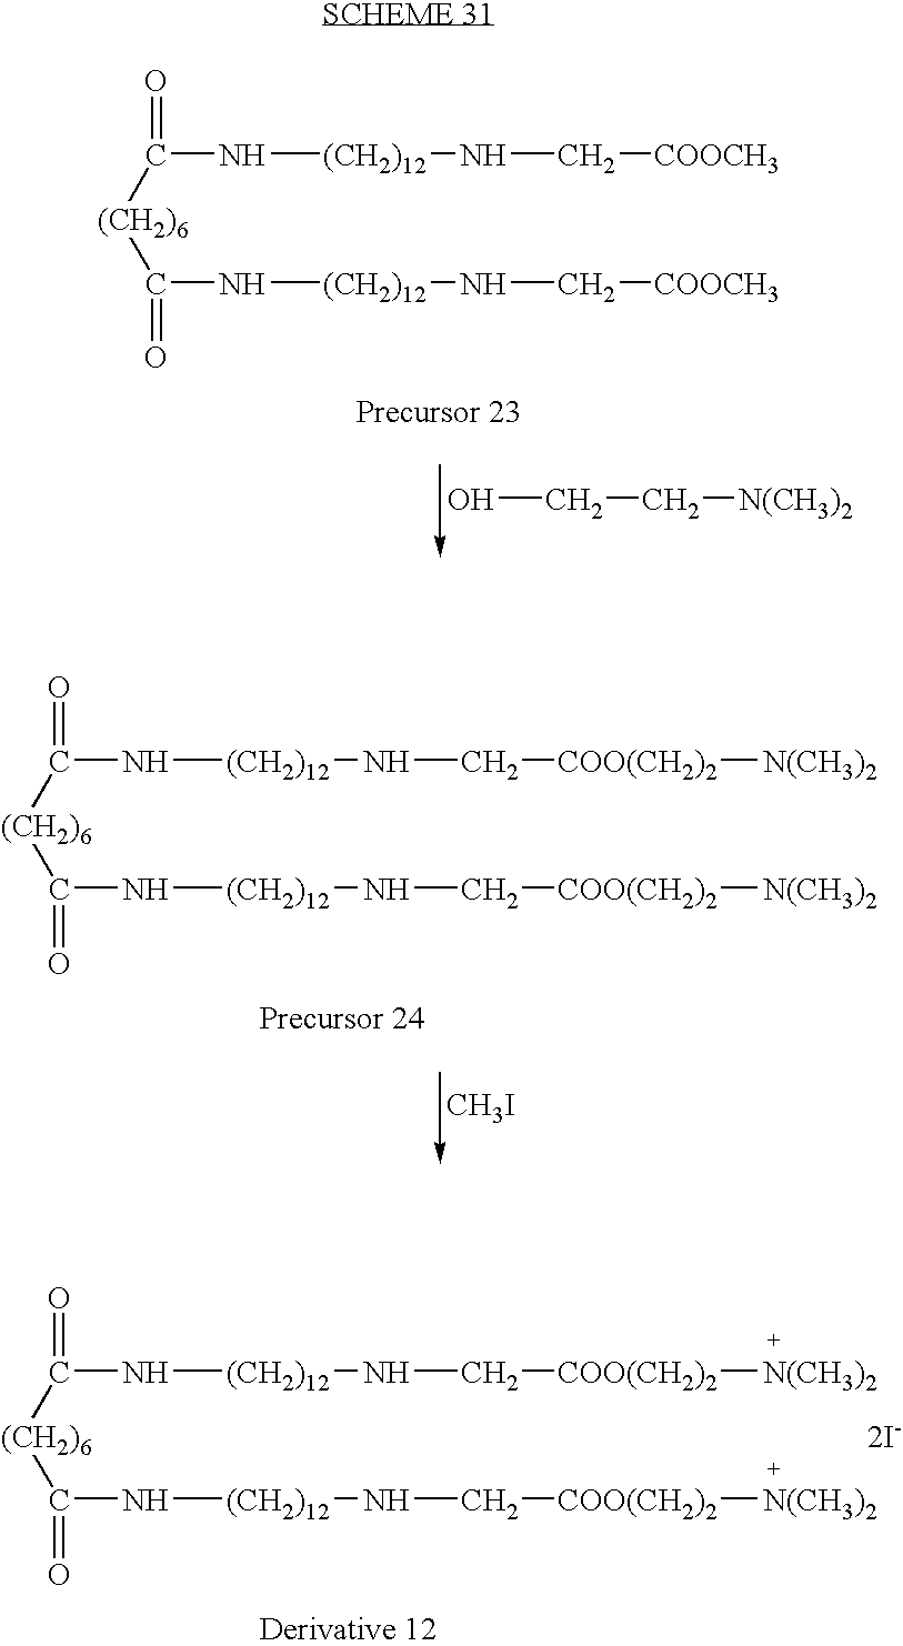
C([(CH2)6]C(N[(CH2)12]NC[COOCH3])=O)(N[(CH2)12]NC[COOCH3])=O.OCC[N(CH3)2].C([(CH2)6]C(N[(CH2)12]NC[COO(CH2)2][N(CH3)2])=O)(N[(CH2)12]NC[COO(CH2)2][N(CH3)2])=O.[CH3I].C([(CH2)6]C(N[(CH2)12]NC[COO(CH2)2][N(CH3)2])=O)(N[(CH2)12]NC[COO(CH2)2][N(CH3)2])=O.[2I-]
